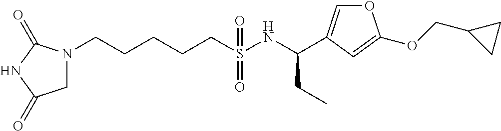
N1(CCCCCS(NC(CC)C2=COC(OCC3CC3)=C2)(=O)=O)CC(=O)NC1=O
